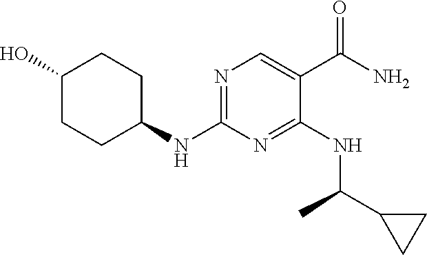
N1=C(NC2CCC(O)CC2)N=C(NC(C2CC2)C)C(C(N)=O)=C1
